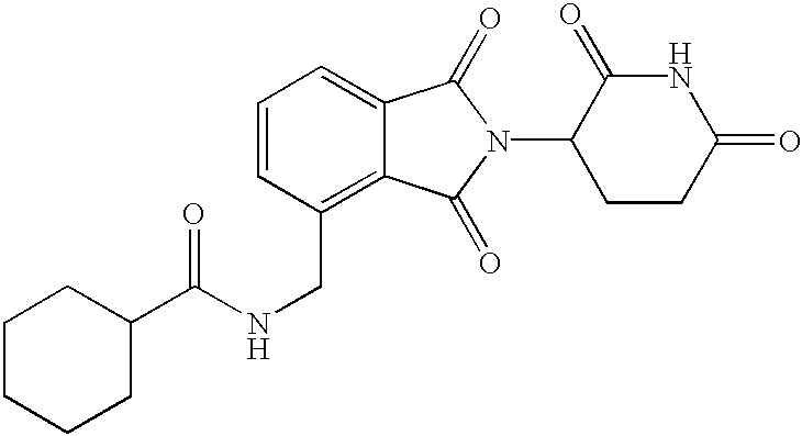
N1C(=O)CCC(N2C(=O)C3=CC=CC(CNC(=O)C4CCCCC4)=C3C2=O)C1=O
